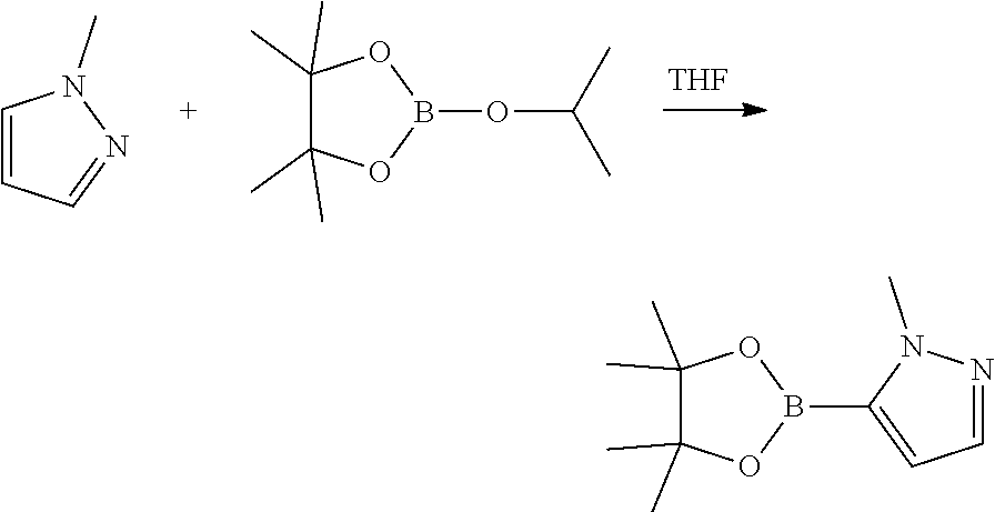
[THF].C1=CC=NN1C.C1(C)(C)C(C)(C)OB(OC(C)C)O1.C1(C)(C)OB(C2=CC=NN2C)OC1(C)C
